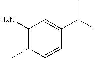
C1(N)=C(C)C=CC(C(C)C)=C1
